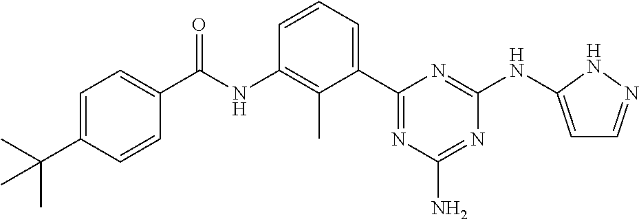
N(C1=C(C)C(C2=NC(N)=NC(NC3=CC=NN3)=N2)=CC=C1)C(=O)C1=CC=C(C(C)(C)C)C=C1
